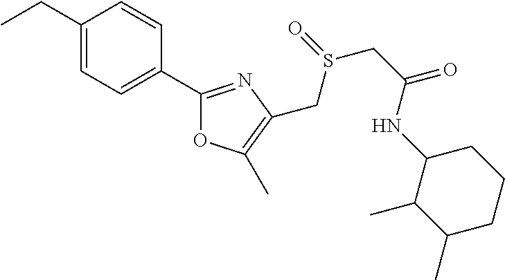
C1(CC)=CC=C(C2=NC(CS(CC(NC3C(C)C(C)CCC3)=O)=O)=C(C)O2)C=C1
